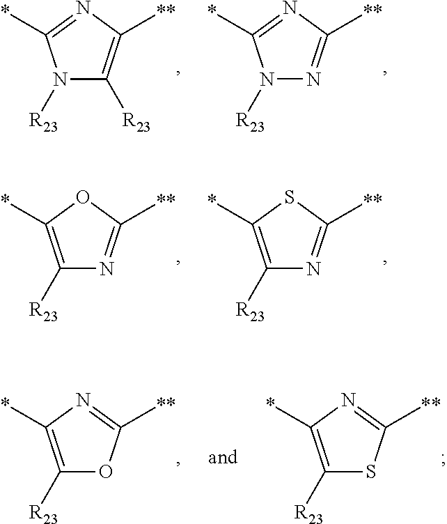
N1([R23])C([R23])=C([**])N=C1*.N1([R23])N=C([**])N=C1*.C1([R23])=C(*)OC([**])=N1.C1([R23])=C(*)SC([**])=N1.C1([R23])=C(*)N=C([**])O1.C1([R23])=C(*)N=C([**])S1
